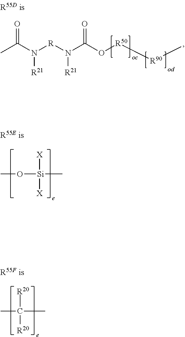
CC(N([R]N(C(O[R50][R90]C)=O)[R21])[R21])=O.O([Si]([X])([X])C)C.C([R20])([R20])(C)C
